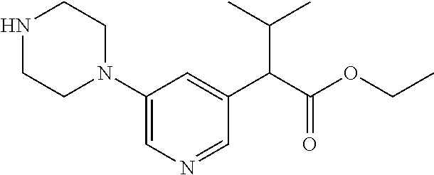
C1(N2CCNCC2)=CN=CC(C(C(OCC)=O)C(C)C)=C1
